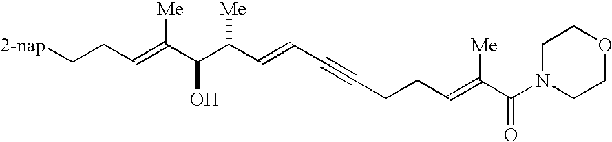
[2-nap]CCC=C(C(C(C=CC#CCCC=C(C(N1CCOCC1)=O)[Me])[Me])O)[Me]
